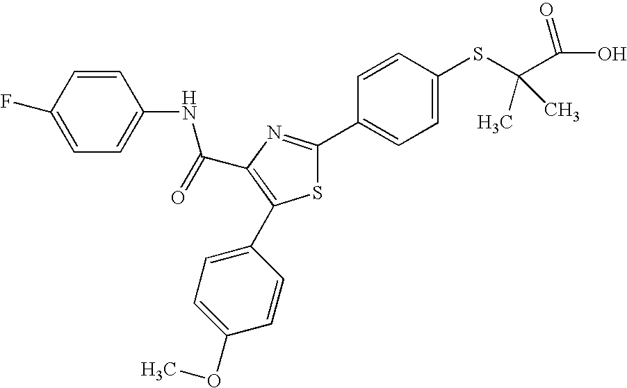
C(C1=C(C2=CC=C(OC)C=C2)SC(C2=CC=C(SC(C(O)=O)(C)C)C=C2)=N1)(NC1=CC=C(F)C=C1)=O
